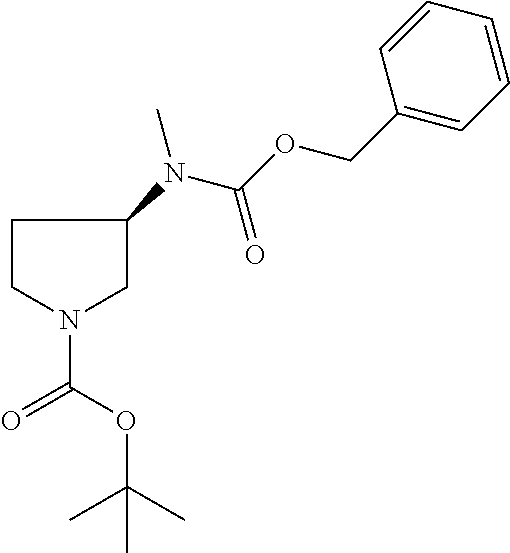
C1CN(C(=O)OC(C)(C)C)CC1N(C)C(OCC1=CC=CC=C1)=O
